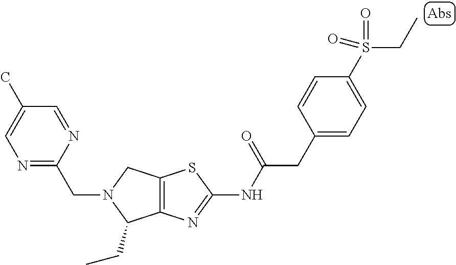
C12=C(N=C(NC(CC3=CC=C(S(CC)(=O)=O)C=C3)=O)S1)C(CC)N(CC1=NC=C(C)C=N1)C2
